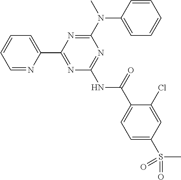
C1=NC(C2=NC(NC(=O)C3=CC=C(S(C)(=O)=O)C=C3Cl)=NC(N(C)C3=CC=CC=C3)=N2)=CC=C1
